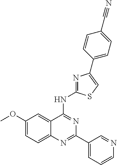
C1(OC)=CC=C2C(=C1)C(NC1=NC(C3=CC=C(C#N)C=C3)=CS1)=NC(C1=CC=CN=C1)=N2
